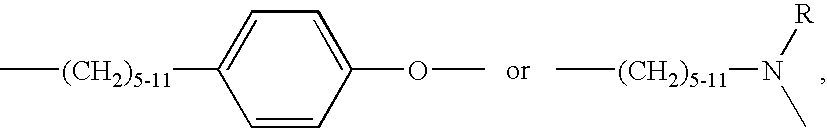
C[(CH2)5-11]C1=CC=C(OC)C=C1.C[(CH2)5-11]N(C)[R]
